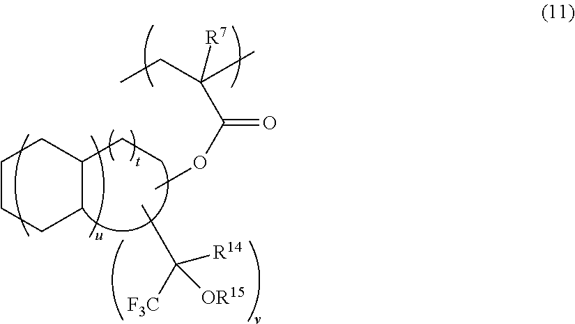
C1CCCC(CC)C1.C(C(C(OC)=O)([R7])C)C.C([R14])([F3C])([OR15])C
